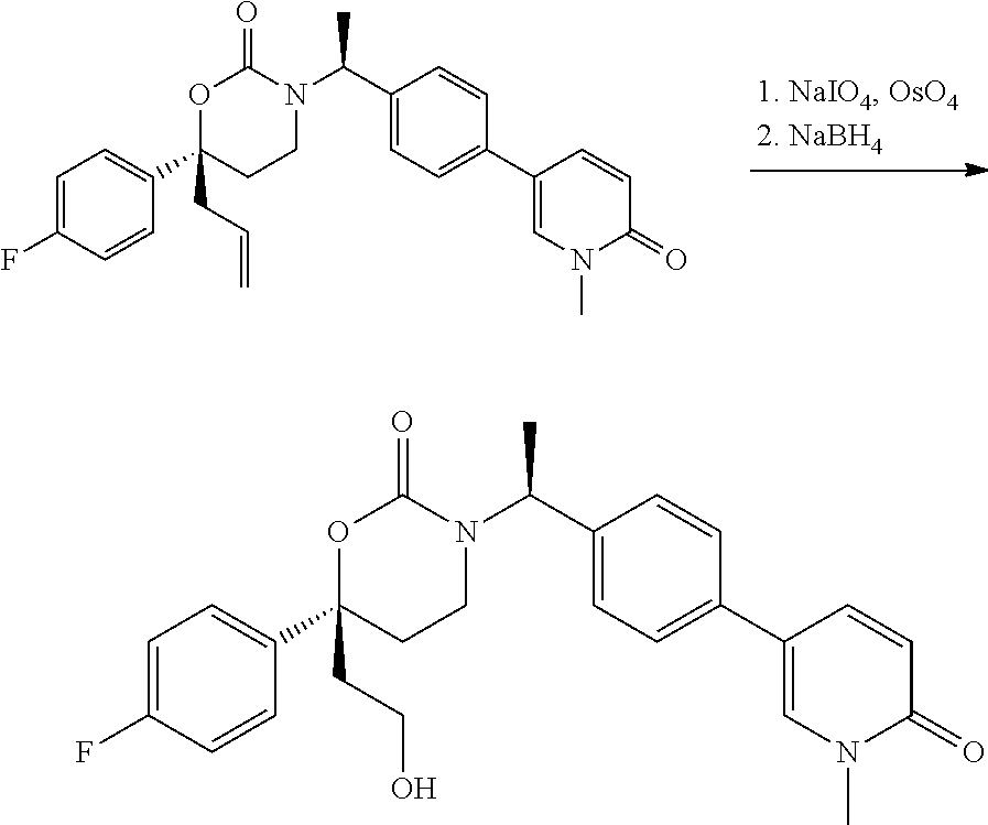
O1C(CC=C)(C2=CC=C(F)C=C2)CCN(C(C2=CC=C(C3=CN(C)C(=O)C=C3)C=C2)C)C1=O.O1C(CCO)(C2=CC=C(F)C=C2)CCN(C(C2=CC=C(C3=CN(C)C(=O)C=C3)C=C2)C)C1=O
